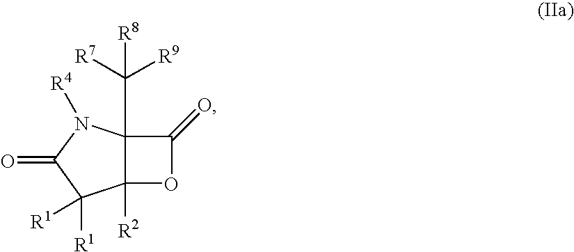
C12([R2])C(C([R7])([R9])[R8])(N([R4])C(=O)C1([R1])[R1])C(=O)O2
